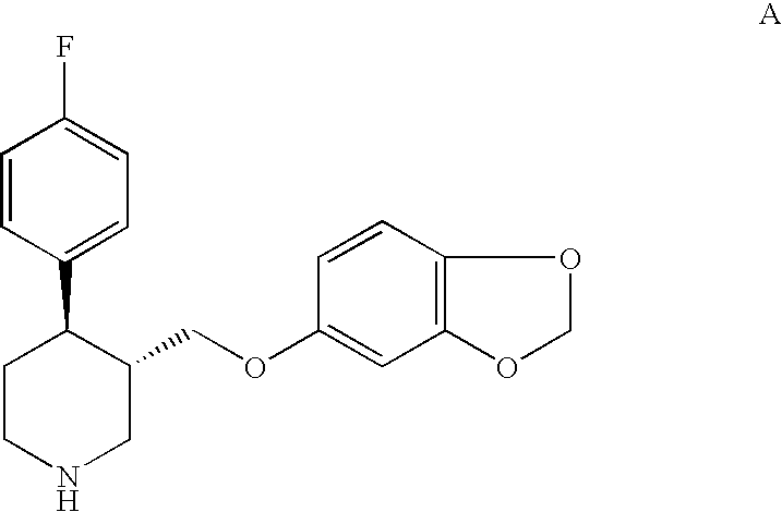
C1(C2CCNCC2COC2=CC3=C(C=C2)OCO3)=CC=C(F)C=C1
